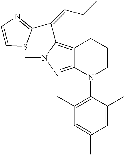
C12=C(C(=CCC)C3=NC=CS3)N(C)N=C1N(C1=C(C)C=C(C)C=C1C)CCC2
